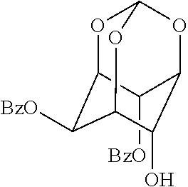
C1([BzO])C2OC3OC1C(O)C(O3)C2[BzO]
